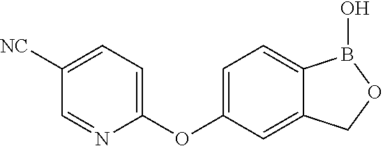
C1=C(OC2=CC=C([NC])C=N2)C=C2C(=C1)B(O)OC2
